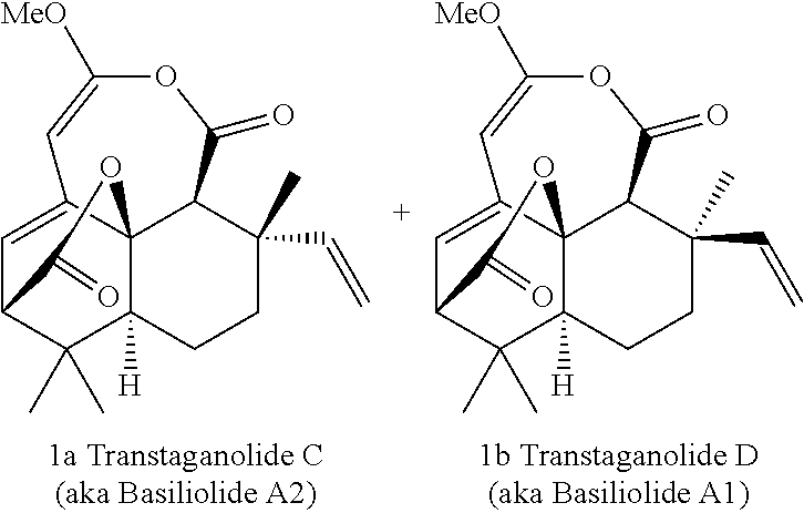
C1=C2C=C([MeO])OC(=O)C3C(C=C)(C)CCC4([H])C(C)(C)C1C(=O)OC423.C1=C2C=C([MeO])OC(=O)C3C(C=C)(C)CCC4([H])C(C)(C)C1C(=O)OC423
